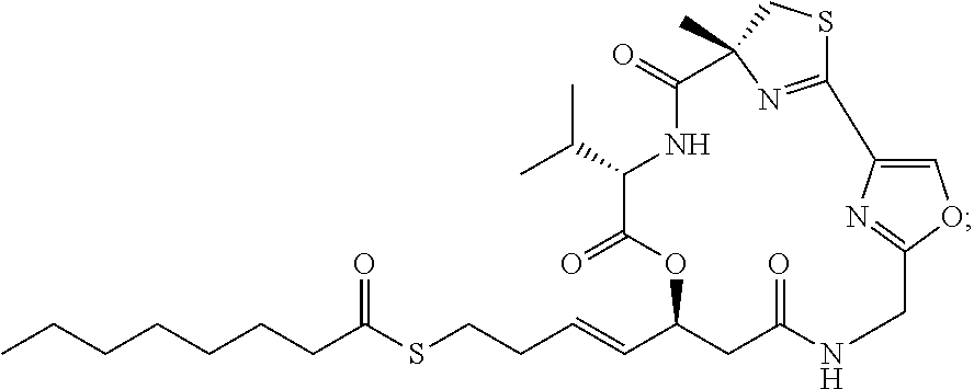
CCCCCCCC(SCCC=CC1CC(=O)NCC2=NC(=CO2)C2=NC(C)(C(=O)NC(C(C)C)C(=O)O1)CS2)=O
